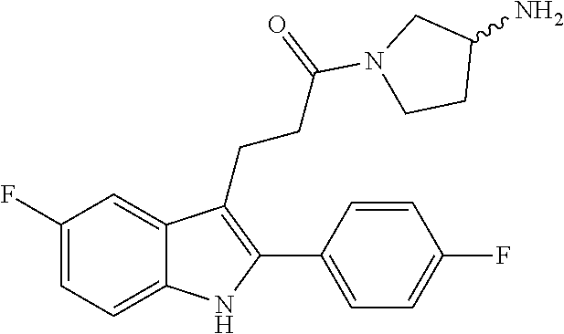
C1=C2C(CCC(=O)N3CCC(N)C3)=C(C3=CC=C(F)C=C3)NC2=CC=C1F
